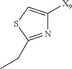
N1=C(CC)SC=C1[X9]
